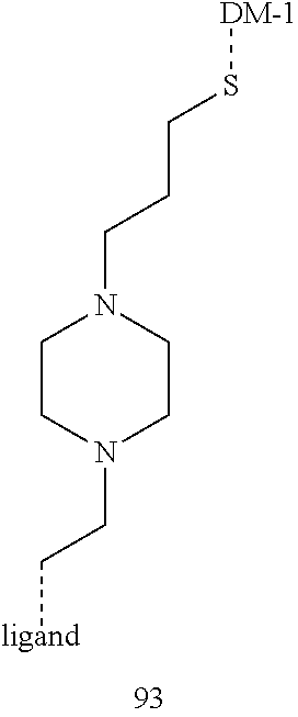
C(CCS[DM-1])N1CCN(CC[ligand])CC1
